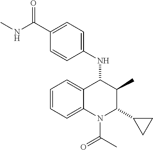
C1=CC=C2C(=C1)C(NC1=CC=C(C(NC)=O)C=C1)C(C)C(C1CC1)N2C(C)=O
